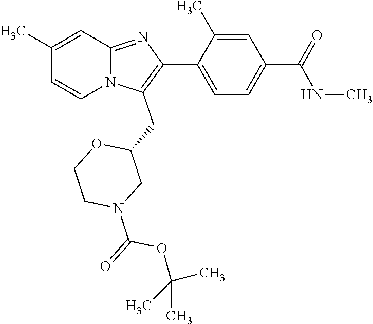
C1(C)=CC2=NC(C3=CC=C(C(NC)=O)C=C3C)=C(CC3OCCN(C(OC(C)(C)C)=O)C3)N2C=C1
